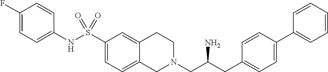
C1(F)=CC=C(NS(C2=CC=C3C(=C2)CCN(CC(CC2=CC=C(C4=CC=CC=C4)C=C2)N)C3)(=O)=O)C=C1
